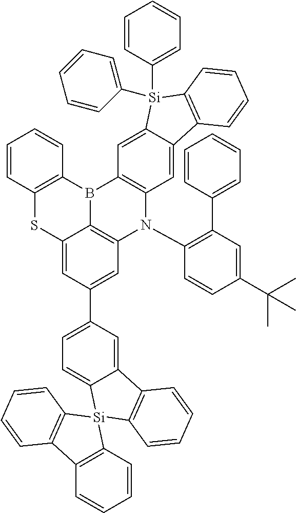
C1=CC2=C(C=C1)B1C3=C(N(C4=C(C5=CC=CC=C5)C=C(C(C)(C)C)C=C4)C4=C1C=C1C(=C4)C4=C([Si]1(C1=CC=CC=C1)C1=CC=CC=C1)C=CC=C4)C=C(C1=CC=C4C(=C1)C1=C([Si]45C4=C(C6=C5C=CC=C6)C=CC=C4)C=CC=C1)C=C3S2
